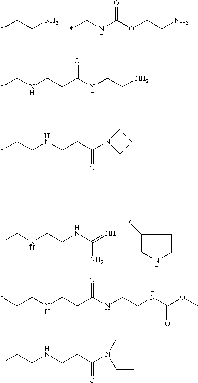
*CCN.*CNC(OCCN)=O.C1(*)CNCC1.*CNCCNC(=N)N.*CCNCCC(N1CCC1)=O.*CNCCC(NCCN)=O.*CCNCCC(NCCNC(OC)=O)=O.*CCNCCC(N1CCCC1)=O
